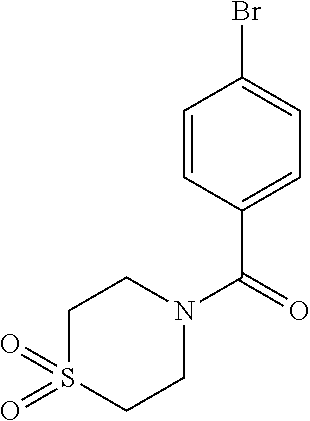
BrC1=CC=C(C(N2CCS(=O)(=O)CC2)=O)C=C1
